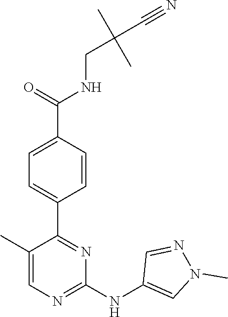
C1(C2=NC(NC3=CN(C)N=C3)=NC=C2C)=CC=C(C(NCC(C#N)(C)C)=O)C=C1
